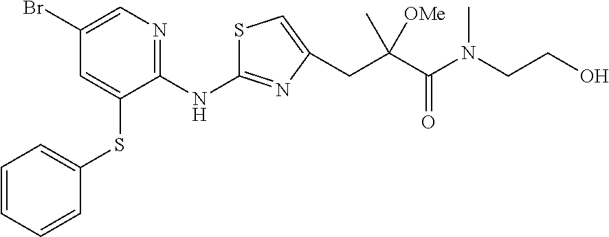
C1(Br)=CN=C(NC2=NC(CC(C(N(CCO)C)=O)([OMe])C)=CS2)C(SC2=CC=CC=C2)=C1
